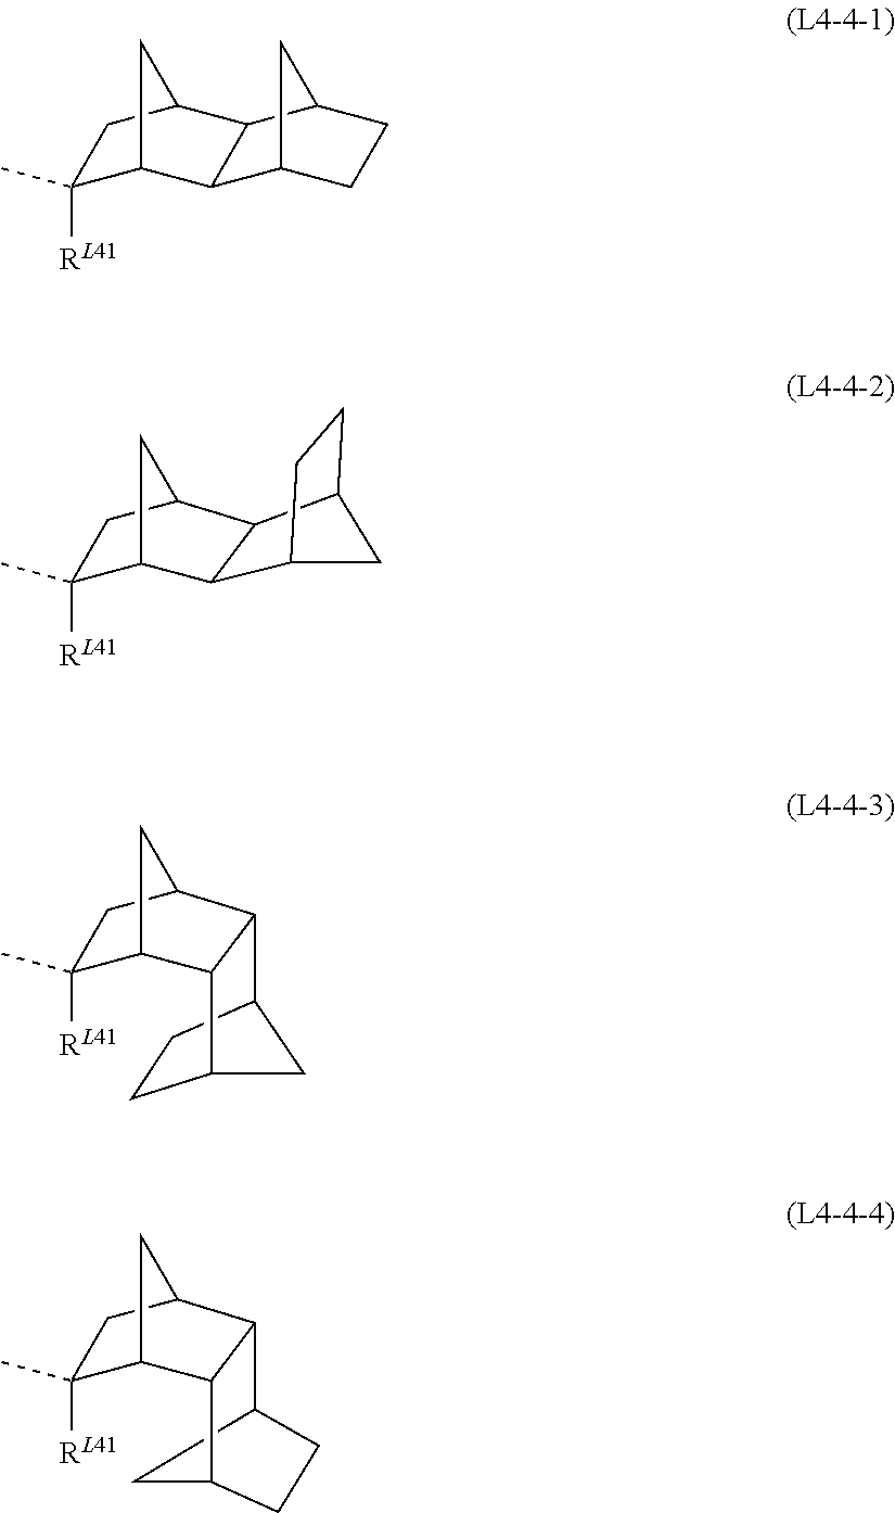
C1([RL41])(C)C2CC(C1)C1C2C2CCC1C2.C1([RL41])(C)C2CC(C1)C1C2C2CCC1C2.C1([RL41])(C)C2CC(C1)C1C3CCC(C21)C3.C1([RL41])(C)C2CC(C1)C1C3CCC(C3)C21
